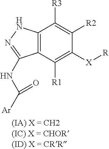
C12=C(C([R1])=C([X][R])C([R2])=C1[R3])C(NC([Ar])=O)=NN2.[(IA) X = CH2(IC) X = CHOR(ID) X = CRR]
